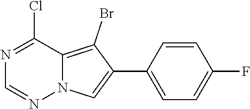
C1(F)=CC=C(C2=CN3C(=C2Br)C(Cl)=NC=N3)C=C1
